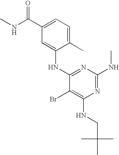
C1(C)=CC=C(C(=O)NC)C=C1NC1=NC(NC)=NC(NCC(C)(C)C)=C1Br
